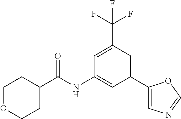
C1=C(C(F)(F)F)C=C(C2=CN=CO2)C=C1NC(C1CCOCC1)=O
